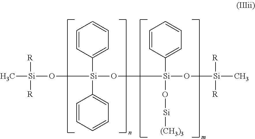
C[Si]([R])([R])O[Si](O[Si](O[Si]([R])([R])C)(C1=CC=CC=C1)O[Si][(CH3)3])(C1=CC=CC=C1)C1=CC=CC=C1
